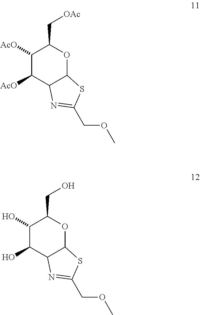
C1([AcO])C([AcO])C2C(OC1C[OAc])SC(COC)=N2.C1(O)C(O)C2C(OC1CO)SC(COC)=N2
